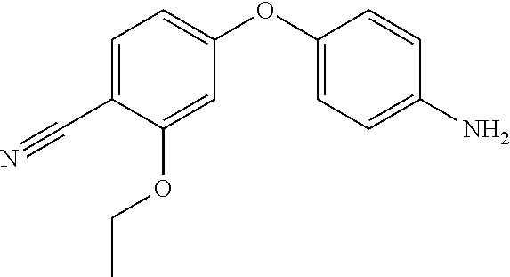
C1=C(OC2=CC=C(N)C=C2)C=C(OCC)C(C#N)=C1
